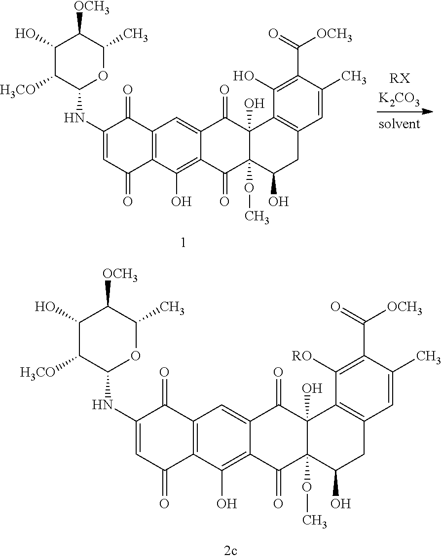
C12=C(C(O)=C3C(=C1)C(=O)C1(O)C(OC)(C3=O)C(O)CC3=C1C(O)=C(C(=O)[OCH3])C(C)=C3)C(=O)C=C(NC1OC(C)C([OCH3])C(O)C1[H3CO])C2=O.C12=C(C(O)=C3C(=C1)C(=O)C1(O)C(OC)(C3=O)C(O)CC3=C1C([RO])=C(C(=O)[OCH3])C(C)=C3)C(=O)C=C(NC1OC(C)C([OCH3])C(O)C1[H3CO])C2=O
